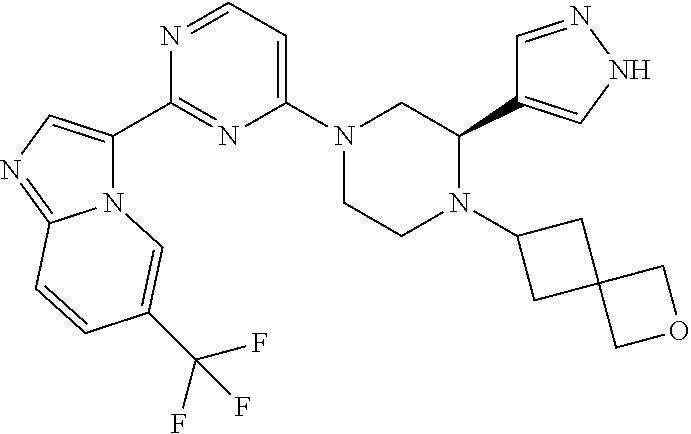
N12C(C3=NC(N4CCN(C5CC6(C5)COC6)C(C5=CNN=C5)C4)=CC=N3)=CN=C1C=CC(C(F)(F)F)=C2
